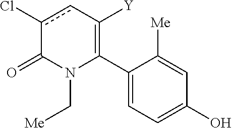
C1(C2=C([Y])cc(Cl)C(=O)N2C[Me])=CC=C(O)C=C1[Me]
